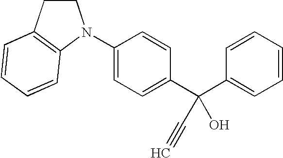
C1(N2CCC3=C2C=CC=C3)=CC=C(C(C2=CC=CC=C2)(O)C#C)C=C1
